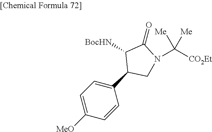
[BocHN]C1C(C2=CC=C([MeO])C=C2)CN(C([CO2Et])([Me])[Me])C1=O
